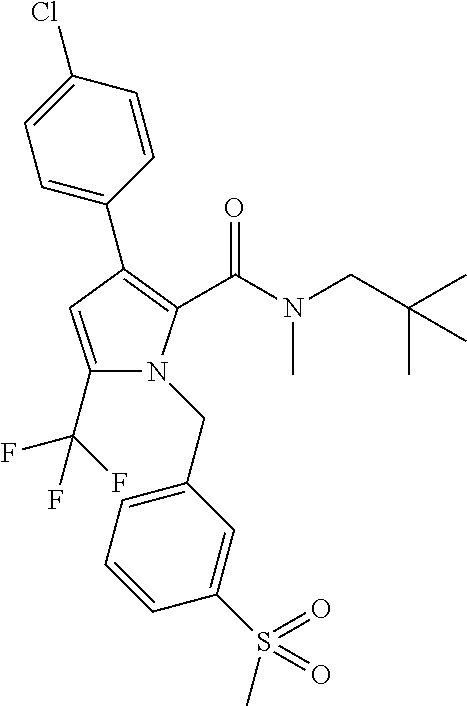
C1(C2=C(C(N(C)CC(C)(C)C)=O)N(CC3=CC=CC(S(C)(=O)=O)=C3)C(C(F)(F)F)=C2)=CC=C(Cl)C=C1
